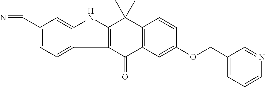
C12=C(C(=O)C3=C(C1(C)C)C=CC(OCC1=CC=CN=C1)=C3)C1=CC=C(C#N)C=C1N2
